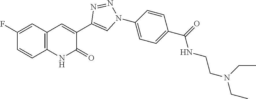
C1=CC2=C(C=C1F)C=C(C1=CN(C3=CC=C(C(=O)NCCN(CC)CC)C=C3)N=N1)C(=O)N2
